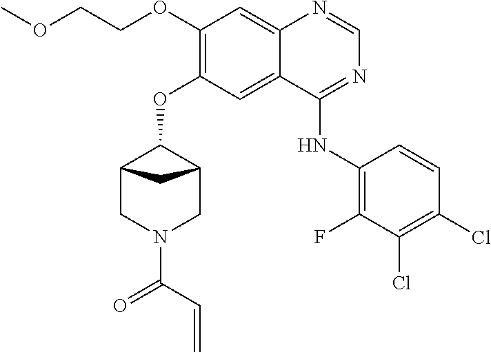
N1(C(C=C)=O)CC2CC(C1)C2OC1=C(OCCOC)C=C2N=CN=C(NC3=C(F)C(Cl)=C(Cl)C=C3)C2=C1
